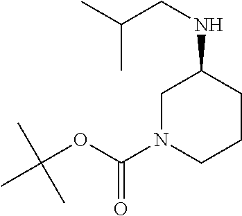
C1N(C(OC(C)(C)C)=O)CCCC1NCC(C)C
